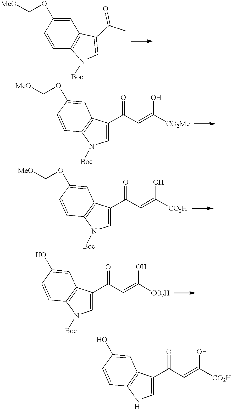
C1=CC2=C(C=C1OC[MeO])C(C(C)=O)=CN2[Boc].C1(C(C=C(O)[CO2Me])=O)=CN([Boc])C2=C1C=C(OC[MeO])C=C2.C1(C(C=C(O)[CO2H])=O)=CN([Boc])C2=C1C=C(OC[MeO])C=C2.C1(C(C=C(O)[CO2H])=O)=CN([Boc])C2=C1C=C(O)C=C2.C1(C(C=C(O)[CO2H])=O)=CNC2=C1C=C(O)C=C2
